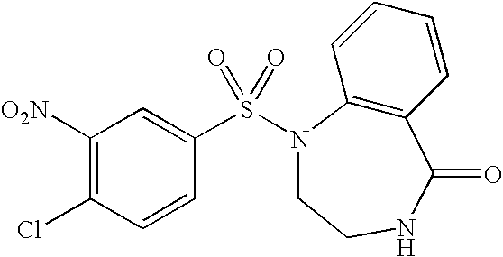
C1([O2N])=C(Cl)C=CC(S(=O)(=O)N2C3=C(C=CC=C3)C(=O)NCC2)=C1
